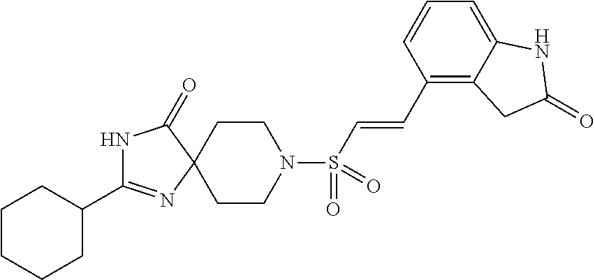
C1CCCC(C2=NC3(C(=O)N2)CCN(S(C=CC2=C4C(=CC=C2)NC(=O)C4)(=O)=O)CC3)C1
